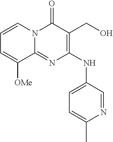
C1=CN2C(=NC(NC3=CC=C(C)N=C3)=C(CO)C2=O)C([OMe])=C1
